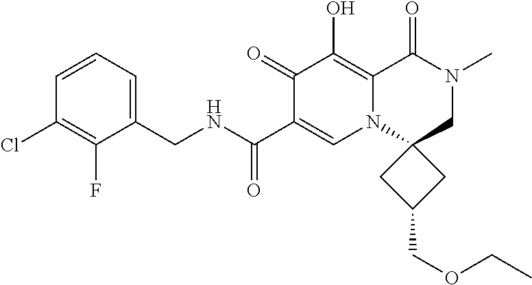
C1(CNC(=O)C2=CN3C(=C(O)C2=O)C(=O)N(C)CC32CC(COCC)C2)=CC=CC(Cl)=C1F
